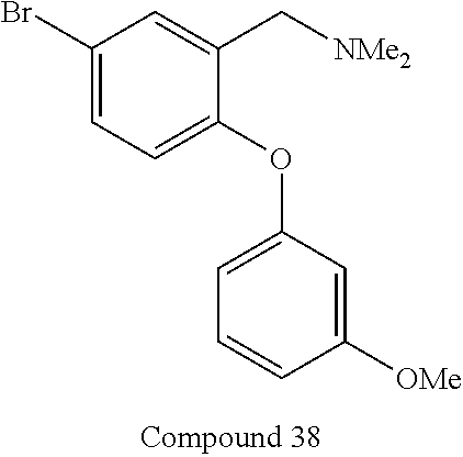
C1(Br)=CC=C(OC2=CC=CC([OMe])=C2)C(C[NMe2])=C1
